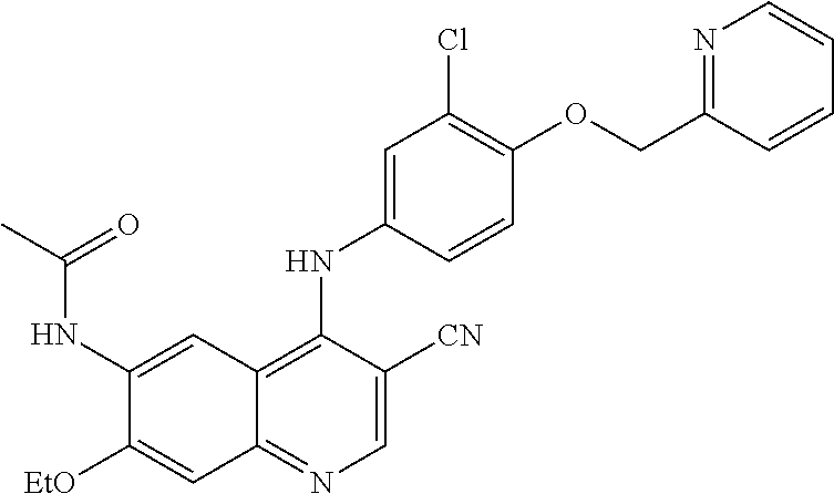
C1(NC(C)=O)=CC2=C(NC3=CC(Cl)=C(OCC4=NC=CC=C4)C=C3)C([CN])=CN=C2C=C1[OEt]
